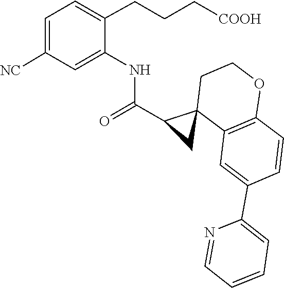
C1=C([NC])C=C(NC(C2C3(C4=C(OCC3)C=CC(C3=CC=CC=N3)=C4)C2)=O)C(CCC[COOH])=C1
